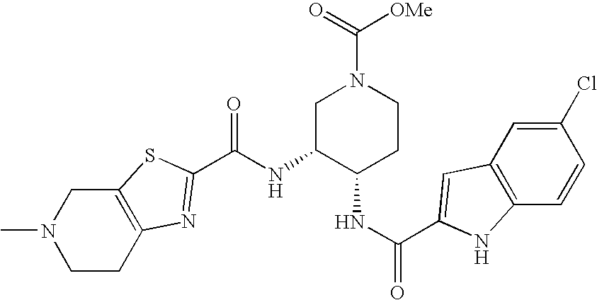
C12=C(CCN(C)C1)N=C(C(NC1C(NC(=O)C3=CC4=C(C=CC(Cl)=C4)N3)CCN(C(=O)[OMe])C1)=O)S2
